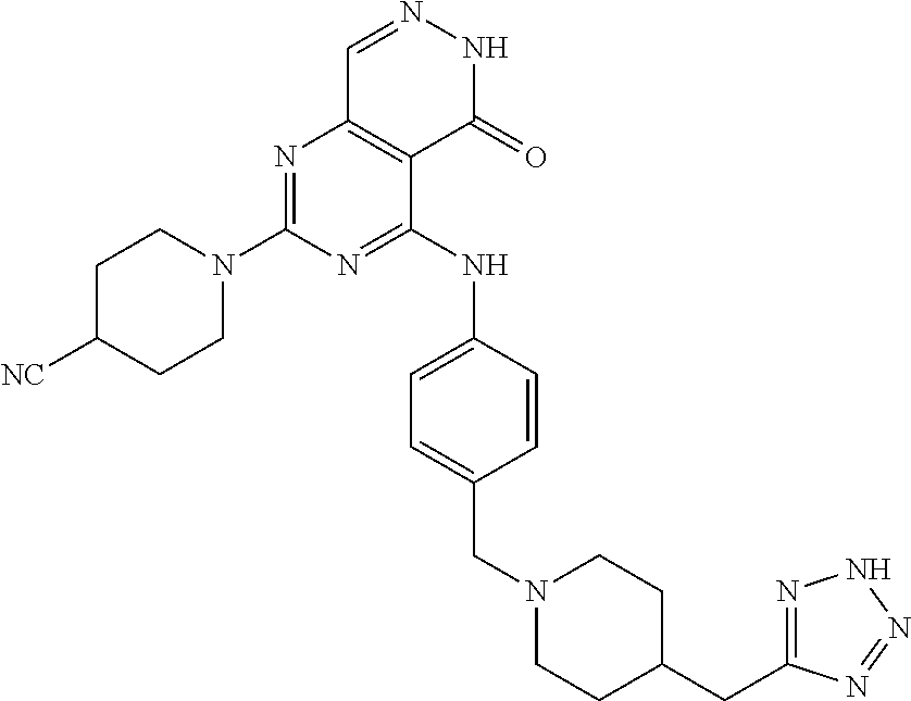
N1=C(N2CCC([NC])CC2)N=C(NC2=CC=C(CN3CCC(CC4=NNN=N4)CC3)C=C2)C2=C1C=NNC2=O
